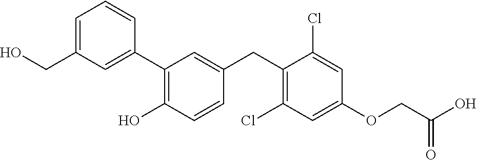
C1=C(CO)C=C(C2=C(O)C=CC(CC3=C(Cl)C=C(OCC(O)=O)C=C3Cl)=C2)C=C1
